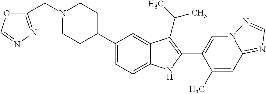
N1(CC2=NN=CO2)CCC(C2=CC=C3C(=C2)C(C(C)C)=C(C2=CN4C(=NC=N4)C=C2C)N3)CC1
